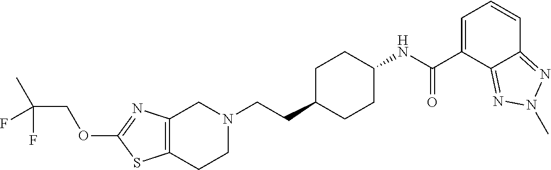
C12=C(CCN(CCC3CCC(NC(C4=CC=CC5=NN(C)N=C45)=O)CC3)C1)SC(OCC(C)(F)F)=N2
